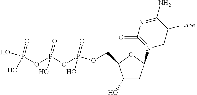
O(P(=O)(O)OP(=O)(O)OP(=O)(O)O)CC1C(O)CC(N2=C(=O)N=C(N)C([Label])C2)O1
